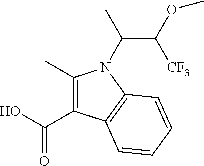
C(O)(=O)C1=C(C)N(C(C)C(OC)[CF3])C2=C1C=CC=C2
